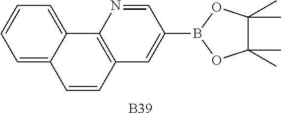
C12=C(N=CC(B3OC(C)(C)C(C)(C)O3)=C1)C1=CC=CC=C1C=C2.[B39]
